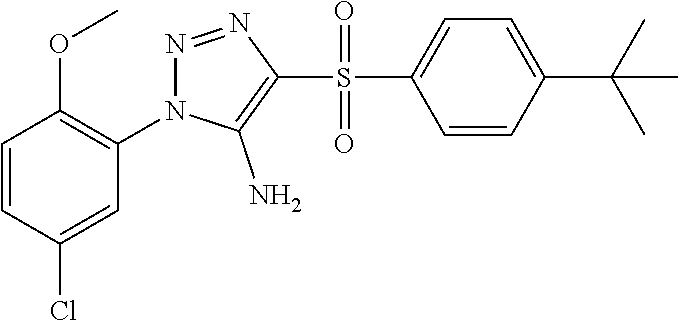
C1=CC(Cl)=CC(N2N=NC(S(C3=CC=C(C(C)(C)C)C=C3)(=O)=O)=C2N)=C1OC
